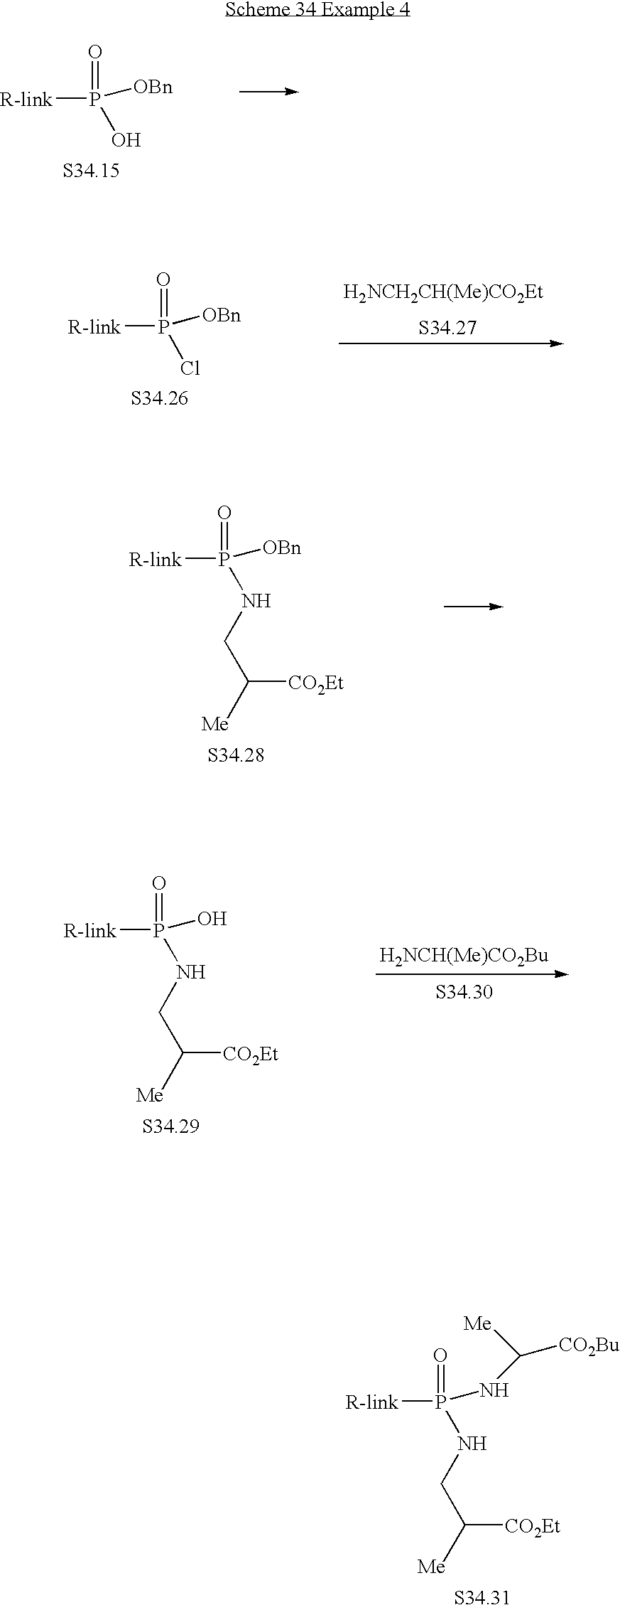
[R-link]P(=O)(NC([Me])[CO2Bu])NCC([Me])[CO2Et].[R-link]P(=O)([OBn])O.[R-link]P(=O)([OBn])Cl.[H2NCH2CH(Me)CO2Et].[R-link]P(=O)([OBn])NCC([Me])[CO2Et].[R-link]P(=O)(O)NCC([Me])[CO2Et].[H2NCH(Me)CO2Bu]
